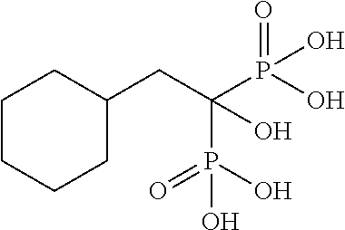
C(C(P(O)(=O)O)(P(O)(=O)O)O)C1CCCCC1
